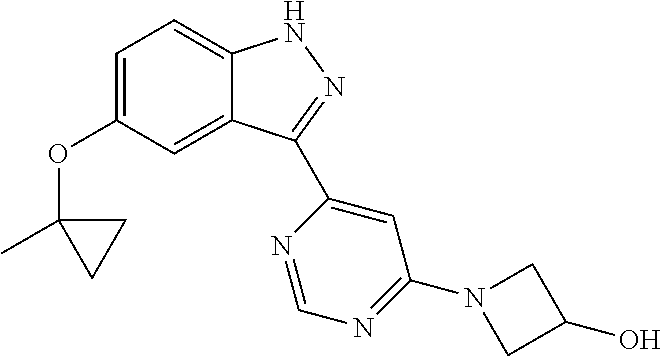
C1=C(OC2(C)CC2)C=C2C(=C1)NN=C2C1=CC(N2CC(O)C2)=NC=N1
